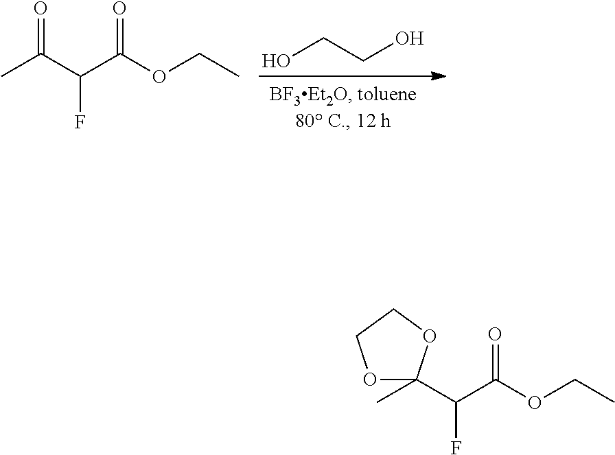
OCCO.CC(C(C(OCC)=O)F)=O.CC1(C(C(OCC)=O)F)OCCO1
